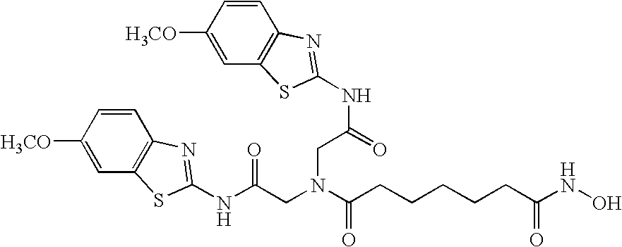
N(C(=O)CN(CC(NC1=NC2=C(C=C([H3CO])C=C2)S1)=O)C(=O)CCCCCC(NO)=O)C1=NC2=C(C=C([H3CO])C=C2)S1
